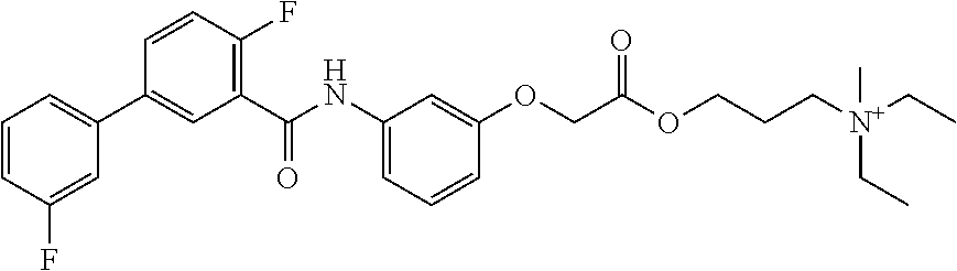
C1=CC(F)=CC(C2=CC(C(NC3=CC=CC(OCC(OCCC[N+](CC)(CC)C)=O)=C3)=O)=C(F)C=C2)=C1
